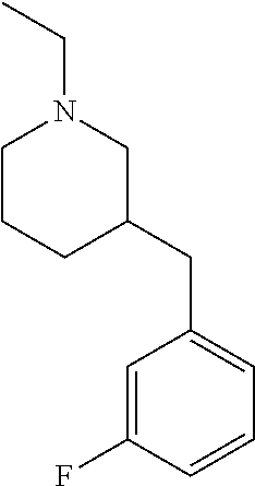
C1(CC2=CC=CC(F)=C2)CN(CC)CCC1
